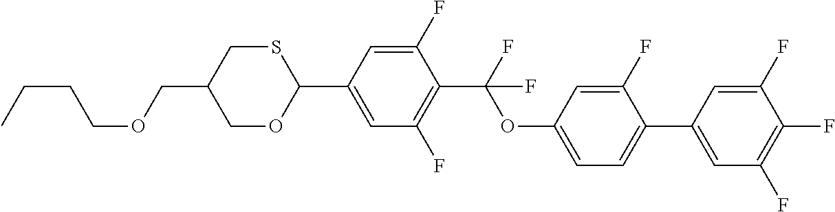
S1CC(COCCCC)COC1C1=CC(F)=C(C(F)(OC2=CC=C(C3=CC(F)=C(F)C(F)=C3)C(F)=C2)F)C(F)=C1
